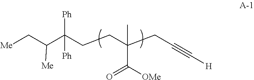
[Me]CC(C(CCC(CC#C[H])(C)C([OMe])=O)([Ph])[Ph])[Me]
